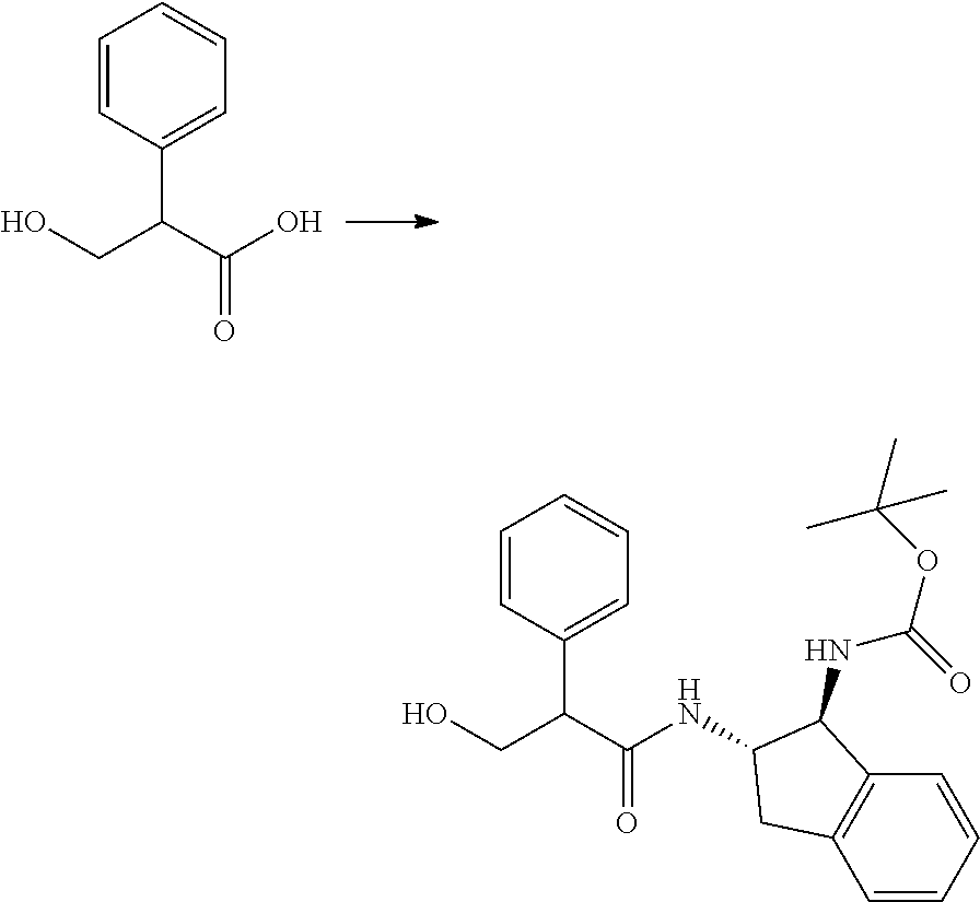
C1=CC(C(C(O)=O)CO)=CC=C1.C1=CC(C(C(NC2C(NC(OC(C)(C)C)=O)C3=C(C=CC=C3)C2)=O)CO)=CC=C1
